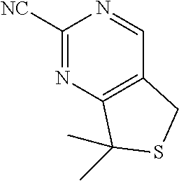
C1([NC])=NC2=C(C=N1)CSC2(C)C
